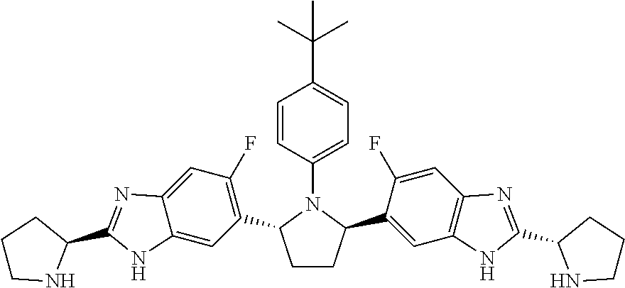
C1CC(C2=CC3=C(C=C2F)N=C(C2NCCC2)N3)N(C2=CC=C(C(C)(C)C)C=C2)C1C1=C(F)C=C2C(=C1)NC(C1CCCN1)=N2
